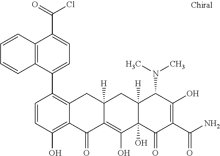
C1=CC(O)=C2C(=C1C1=CC=C(C(=O)Cl)C3=C1C=CC=C3)CC1([H])C(=C(O)C3(O)C([H])(C1)C(N(C)C)C(O)=C(C(N)=O)C3=O)C2=O
